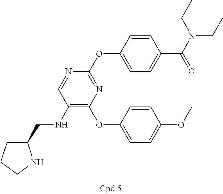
N1=C(OC2=CC=C(C(=O)N(CC)CC)C=C2)N=CC(NCC2CCCN2)=C1OC1=CC=C(OC)C=C1
